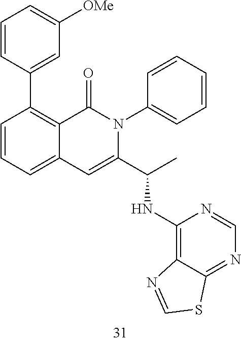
C1=CC(C2=C3C(=CC=C2)C=C(C(C)NC2=C4C(=NC=N2)SC=N4)N(C2=CC=CC=C2)C3=O)=CC([OMe])=C1
